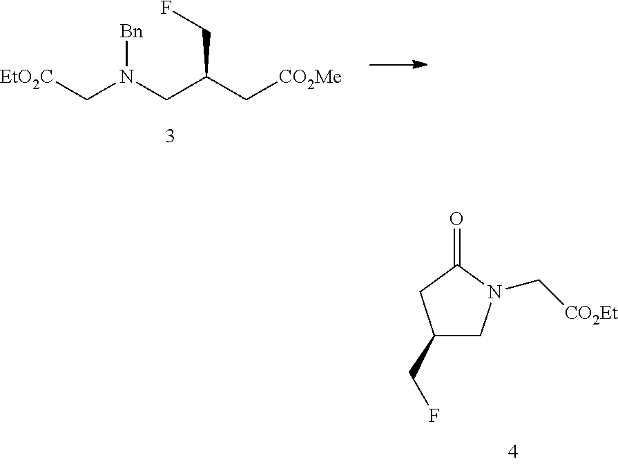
N(CC(C[CO2Me])CF)(C[EtO2C])[Bn].C1(CF)CN(C[CO2Et])C(=O)C1
